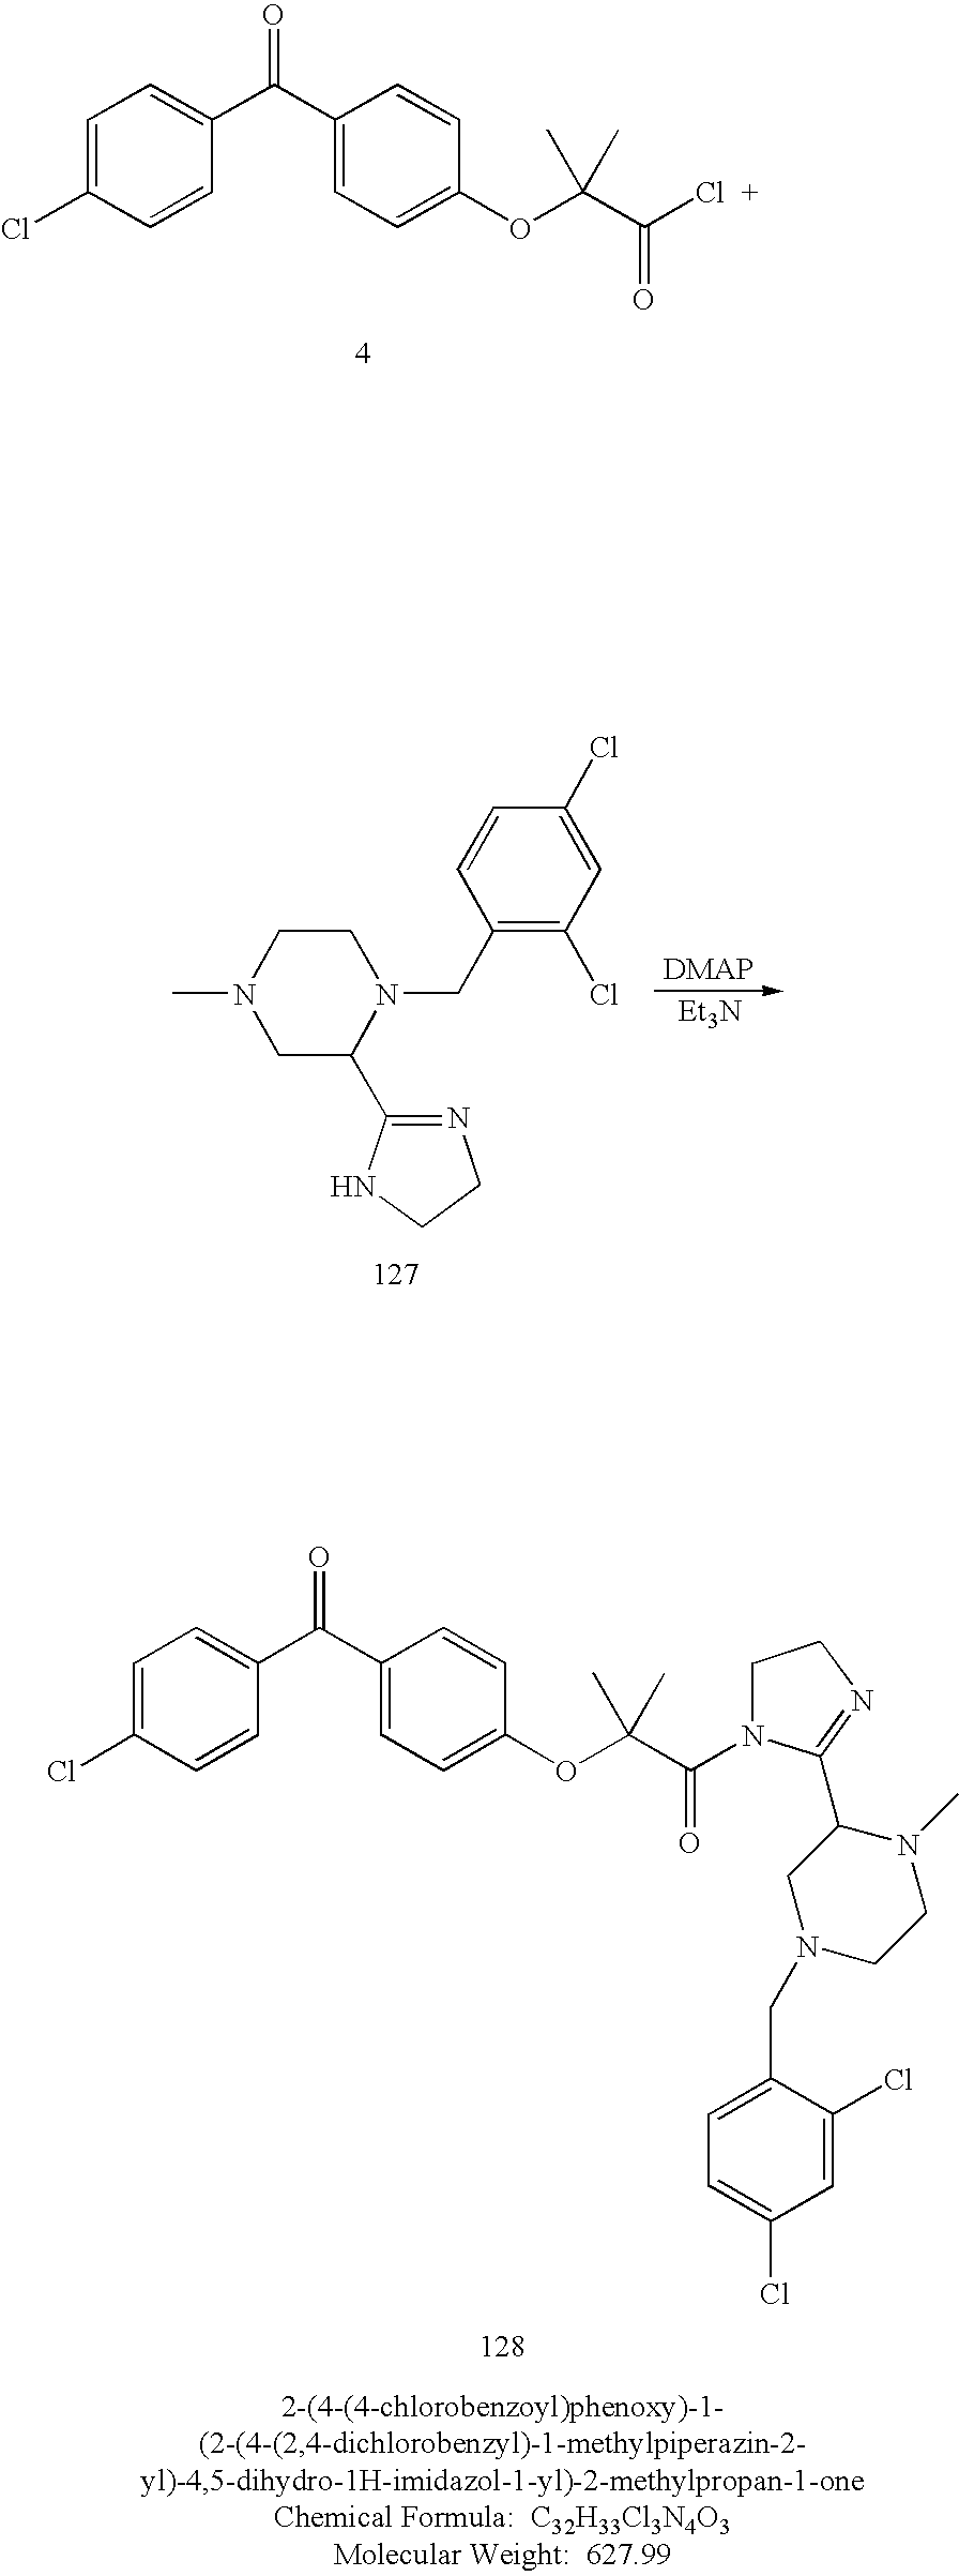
C1=C(Cl)C=CC(C(C2=CC=C(OC(C(=O)N3CCN=C3C3CN(CC4=CC=C(Cl)C=C4Cl)CCN3C)(C)C)C=C2)=O)=C1.C1=C(Cl)C=CC(C(C2=CC=C(OC(C(Cl)=O)(C)C)C=C2)=O)=C1.C1C(C2=NCCN2)N(CC2=C(Cl)C=C(Cl)C=C2)CCN1C.[Et3N]
